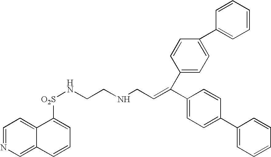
C1=NC=C2C(=C1)C([O2S]NCCNCC=C(C1=CC=C(C3=CC=CC=C3)C=C1)C1=CC=C(C3=CC=CC=C3)C=C1)=CC=C2
